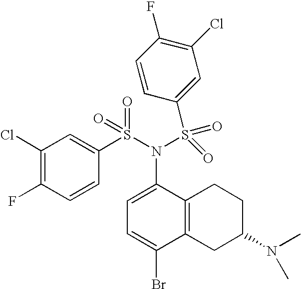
C1(Cl)=C(F)C=CC(S(N(C2=CC=C(Br)C3=C2CCC(N(C)C)C3)S(C2=CC(Cl)=C(F)C=C2)(=O)=O)(=O)=O)=C1
